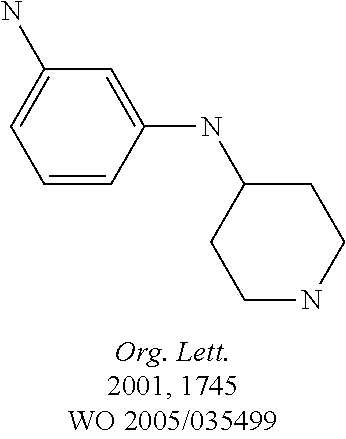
C1=CC(NC2CCNCC2)=CC(N)=C1
